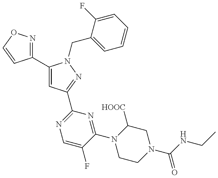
C1(C2=CC(C3=NC=C(F)C(N4CCN(C(NCC)=O)CC4[HOOC])=N3)=NN2CC2=CC=CC=C2F)=NOC=C1
